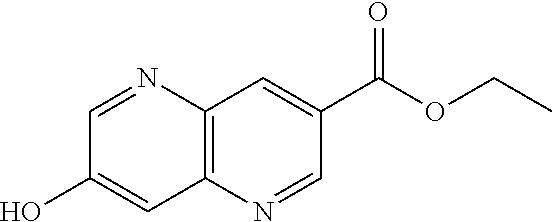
C12=C(N=CC(C(OCC)=O)=C1)C=C(O)C=N2
